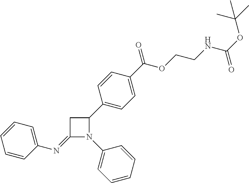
C1=CC=C(N=C2N(C3=CC=CC=C3)C(C3=CC=C(C(OCCNC(OC(C)(C)C)=O)=O)C=C3)C2)C=C1
